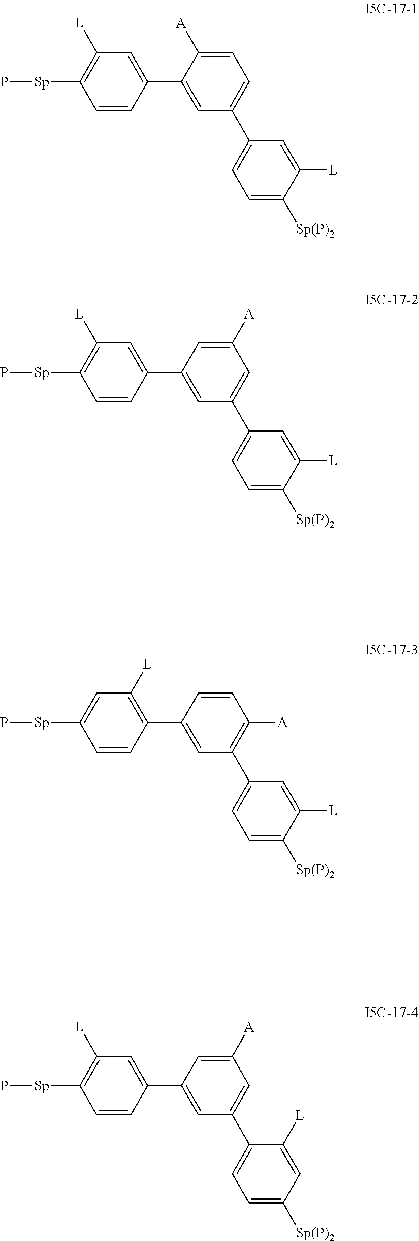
C1(C2=CC(C3=CC=C([Sp(P)2])C([L])=C3)=CC=C2[A])=CC([L])=C([Sp]P)C=C1.C1(C2=CC(C3=CC=C([Sp(P)2])C([L])=C3)=CC([A])=C2)=CC([L])=C([Sp]P)C=C1.C1(C2=CC(C3=CC=C([Sp(P)2])C([L])=C3)=C([A])C=C2)=C([L])C=C([Sp]P)C=C1.C1(C2=CC(C3=CC=C([Sp(P)2])C=C3[L])=CC([A])=C2)=CC([L])=C([Sp]P)C=C1
